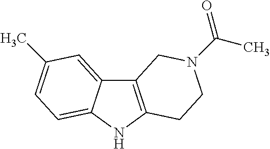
C12=C(NC3=CC=C(C)C=C13)CCN(C(=O)C)C2
